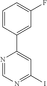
C1=CC(C2=CC(I)=NC=N2)=CC(F)=C1
